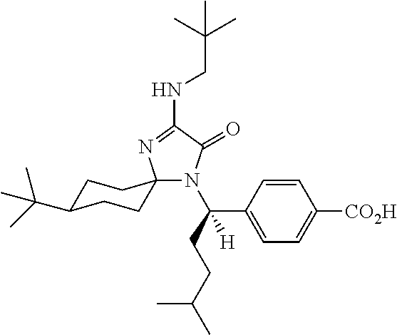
N(C1=NC2(N(C(CCC(C)C)(C3=CC=C([CO2H])C=C3)[H])C1=O)CCC(C(C)(C)C)CC2)CC(C)(C)C
